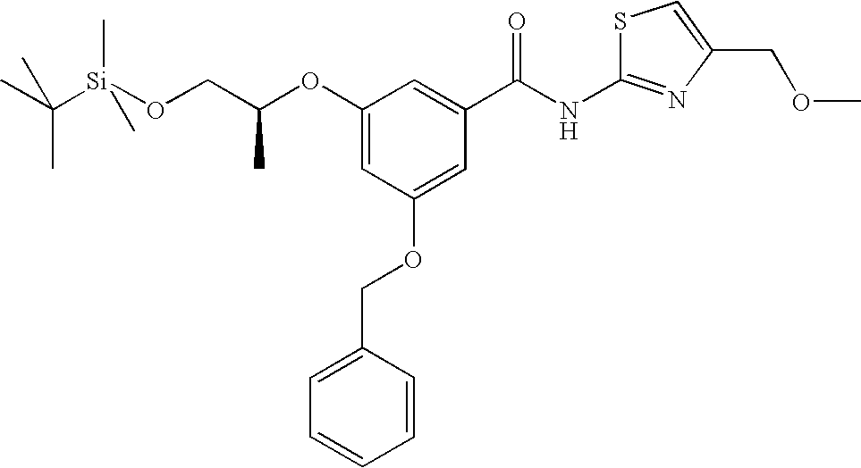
C1=CC(COC2=CC(C(NC3=NC(COC)=CS3)=O)=CC(OC(CO[Si](C(C)(C)C)(C)C)C)=C2)=CC=C1
